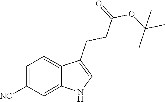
C1=C([NC])C=C2C(=C1)C(CCC(=O)OC(C)(C)C)=CN2
